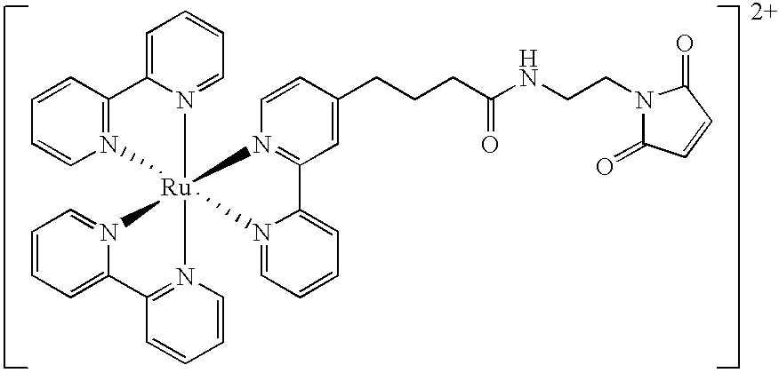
C1=CC2=N(C=C1)[Ru]13(N4=CC=CC=C4C4=N1C=CC=C4)(N1=CC=CC=C21)N1=CC=CC=C1C1=N3C=CC(CCCC(NCCN2C(=O)C=CC2=O)=O)=C1
